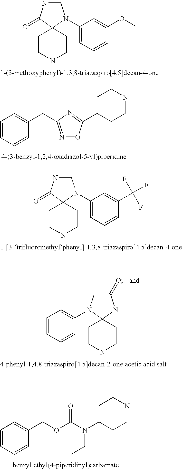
C1CNCCC12N(C1=CC=CC(OC)=C1)CNC2=O.C1=CC=CC(CC2=NOC(C3CCNCC3)=N2)=C1.C1CNCCC12N(C1=CC=CC(C(F)(F)F)=C1)CNC2=O.C1=CC=CC(COC(N(C2CCNCC2)CC)=O)=C1.C1CNCCC12N(C1=CC=CC=C1)CC(=O)N2
